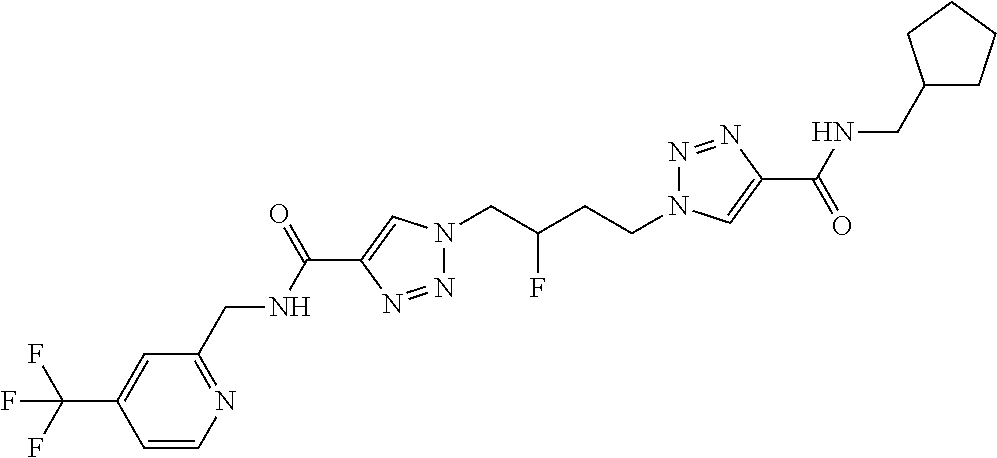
C1(C(NCC2=NC=CC(C(F)(F)F)=C2)=O)=CN(CC(CCN2N=NC(C(=O)NCC3CCCC3)=C2)F)N=N1
